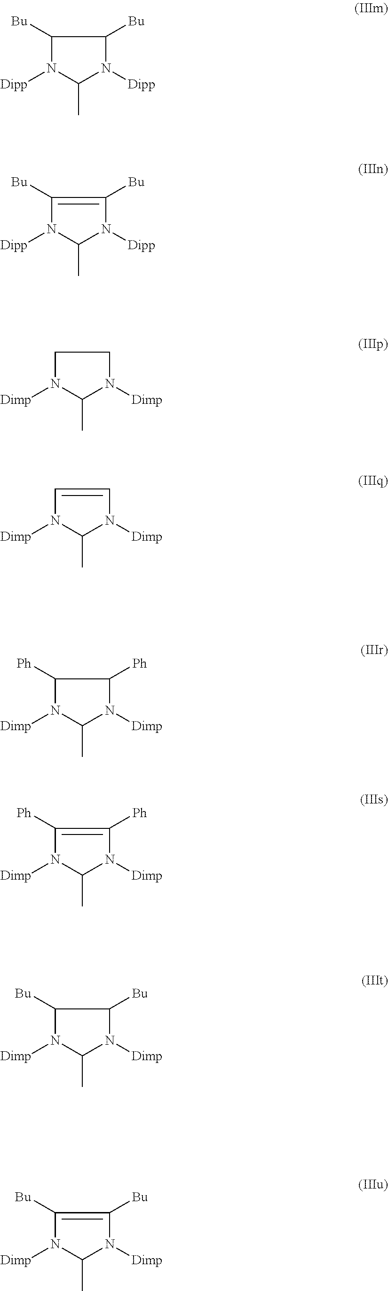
N1([Dipp])C(C)N([Dipp])C([Bu])C1[Bu].N1([Dipp])C(C)N([Dipp])C([Bu])=C1[Bu].N1([Dimp])C(C)N([Dimp])CC1.N1([Dimp])C(C)N([Dimp])C=C1.N1([Dimp])C(C)N([Dimp])C([Ph])C1[Ph].N1([Dimp])C(C)N([Dimp])C([Ph])=C1[Ph].N1([Dimp])C(C)N([Dimp])C([Bu])C1[Bu].N1([Dimp])C(C)N([Dimp])C([Bu])=C1[Bu]
